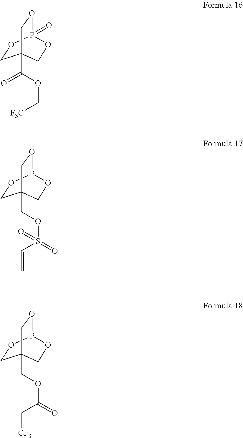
C1OP2(=O)OCC1(C(OC[F3C])=O)CO2.C1OP2OCC1(COS(C=C)(=O)=O)CO2.C1OP2OCC1(COC(C[CF3])=O)CO2
